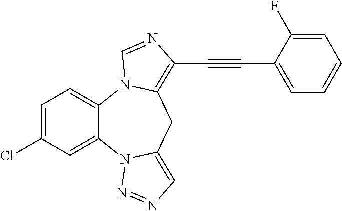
C1=C(Cl)C=C2C(=C1)N1C(=C(C#CC3=CC=CC=C3F)N=C1)CC1=CN=NN21
